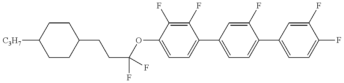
C1CC(CCC(OC2=CC=C(C3=CC=C(C4=CC=C(F)C(F)=C4)C(F)=C3)C(F)=C2F)(F)F)CCC1[C3H7]
